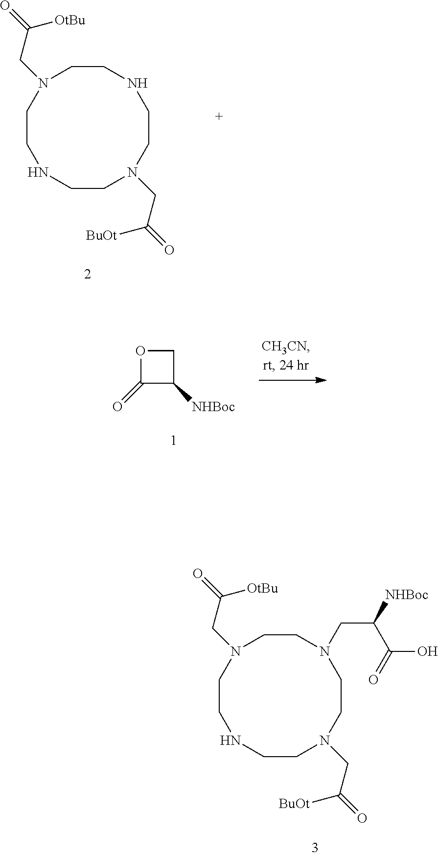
C1CN(CC(=O)[BuOt])CCN(CC([NHBoc])C(=O)O)CCN(CC(=O)[OtBu])CCN1.C1CN(CC(=O)[BuOt])CCNCCN(CC(=O)[OtBu])CCN1.C1(=O)C([NHBoc])CO1
